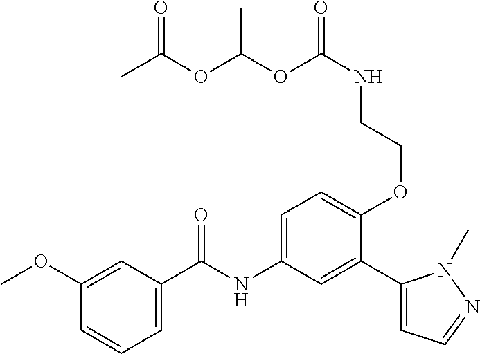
C1(OC)=CC(C(=O)NC2=CC=C(OCCNC(OC(OC(=O)C)C)=O)C(C3=CC=NN3C)=C2)=CC=C1
